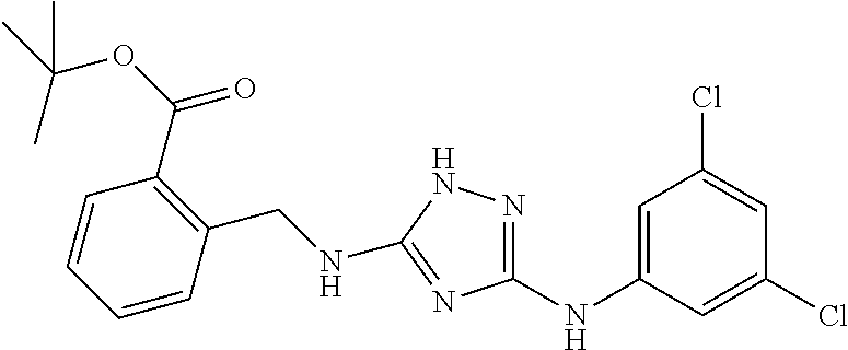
C1=C(NC2=NNC(NCC3=C(C(OC(C)(C)C)=O)C=CC=C3)=N2)C=C(Cl)C=C1Cl
